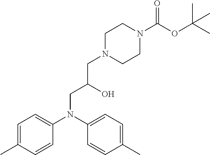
C1=C(C)C=CC(N(C2=CC=C(C)C=C2)CC(CN2CCN(C(OC(C)(C)C)=O)CC2)O)=C1
